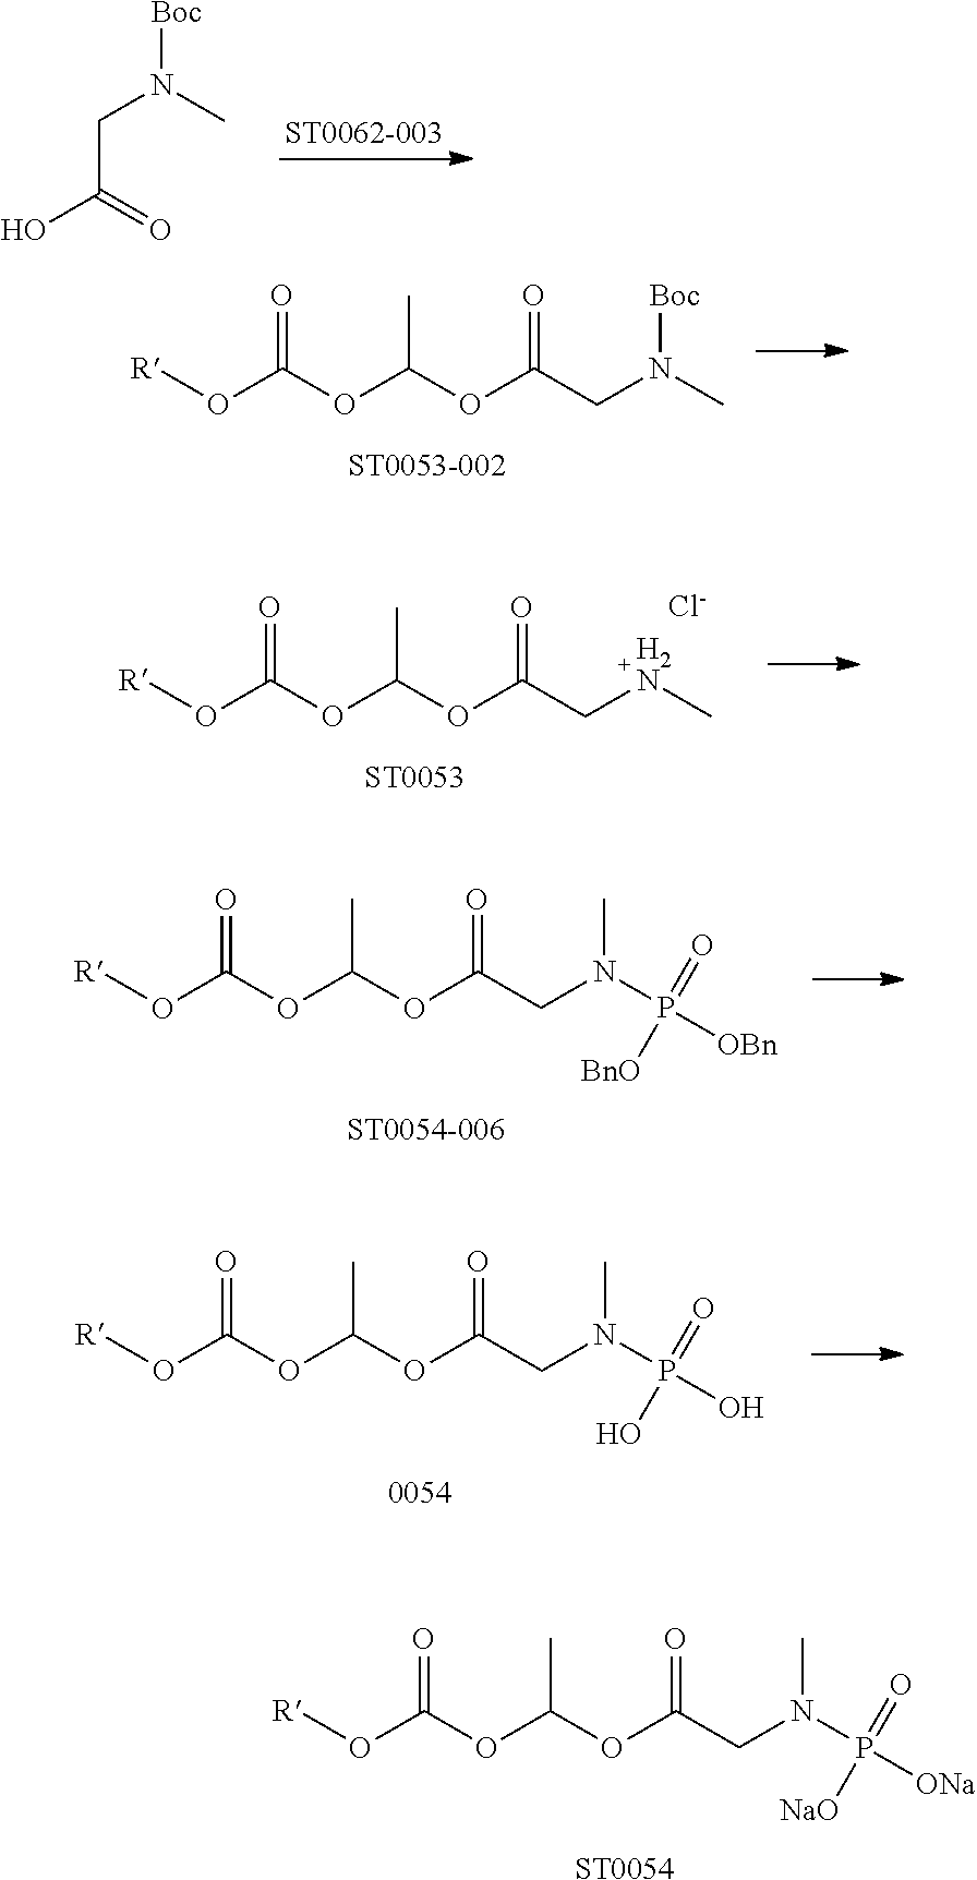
[R]OC(OC(OC(CN(P([NaO])(=O)[ONa])C)=O)C)=O.[ST0054].C(C(=O)O)N(C)[Boc].[R]OC(OC(OC(CN(C)[Boc])=O)C)=O.[R]OC(OC(OC(C[H2N]C)=O)C)=O.[Cl-].[ST0053].[R]OC(OC(OC(CN(P([BnO])(=O)[OBn])C)=O)C)=O.[R]OC(OC(OC(CN(P(O)(=O)O)C)=O)C)=O
